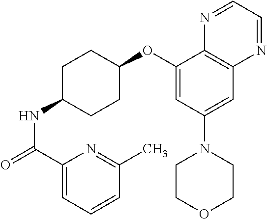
C1(C(=O)NC2CCC(OC3=CC(N4CCOCC4)=CC4=C3N=CC=N4)CC2)=CC=CC(C)=N1
